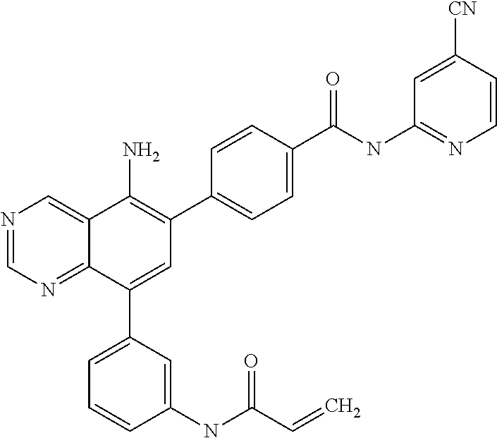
C1(C(NC2=NC=CC([CN])=C2)=O)=CC=C(C2=C(N)C3=CN=CN=C3C(C3=CC=CC(NC(C=C)=O)=C3)=C2)C=C1
